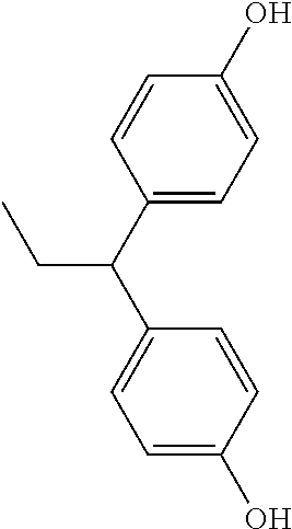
C1=C(O)C=CC(C(C2=CC=C(O)C=C2)CC)=C1
